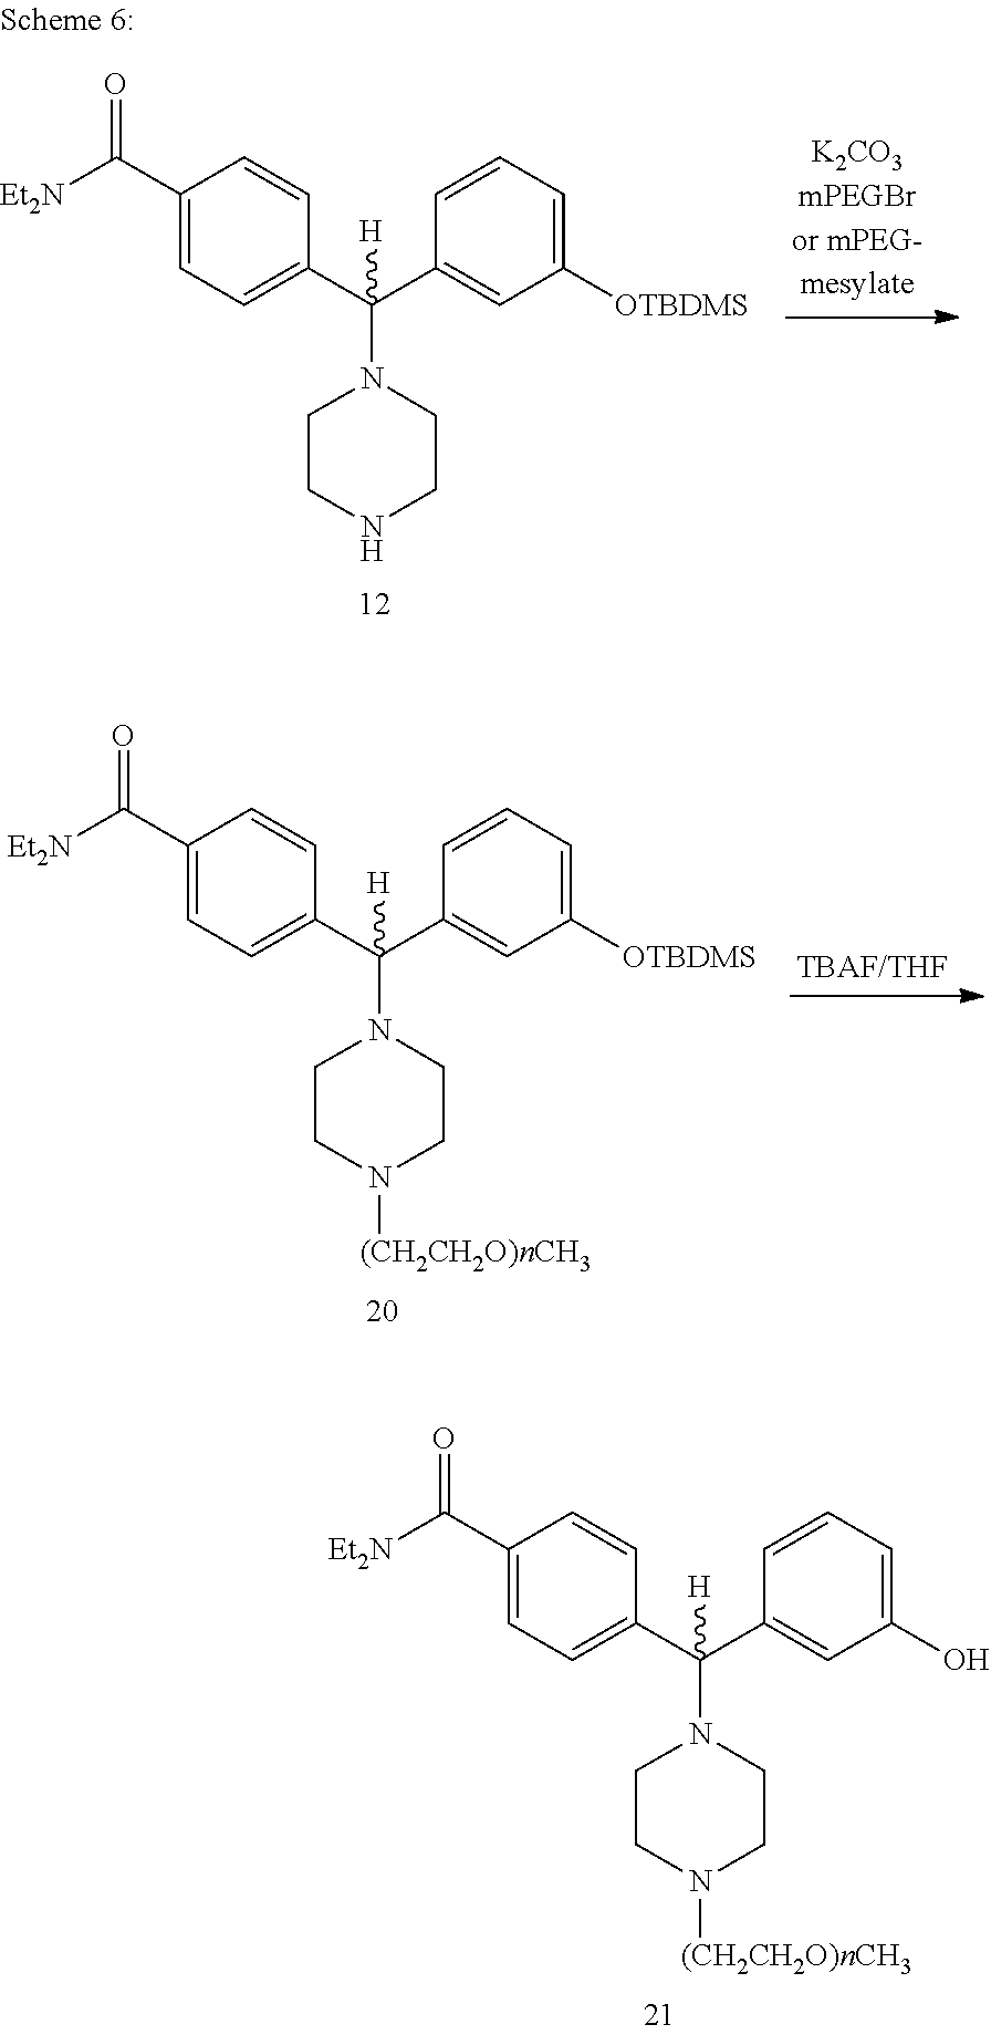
[Et2N]C(C1=CC=C(C(N2CCNCC2)(C2=CC([OTBDMS])=CC=C2)[H])C=C1)=O.[Et2N]C(C1=CC=C(C(N2CCN([(CH2CH2O)nCH3])CC2)(C2=CC(O)=CC=C2)[H])C=C1)=O.[Et2N]C(C1=CC=C(C(N2CCN([(CH2CH2O)nCH3])CC2)(C2=CC([OTBDMS])=CC=C2)[H])C=C1)=O
